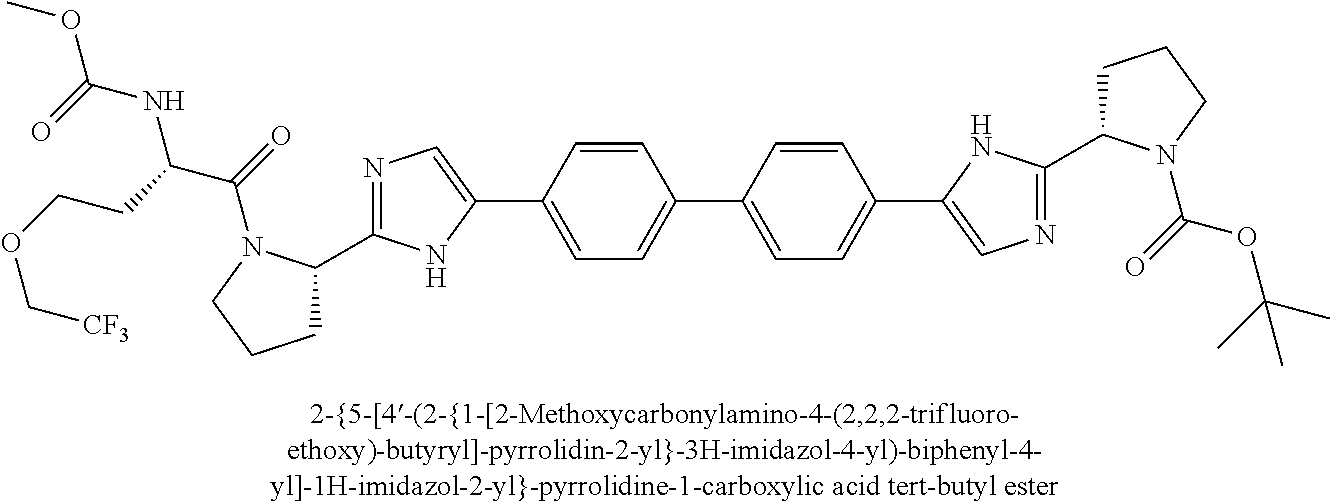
C1C(C2=NC=C(C3=CC=C(C4=CC=C(C5=CN=C(C6CCCN6C(=O)OC(C)(C)C)N5)C=C4)C=C3)N2)N(C(=O)C(CCOC[CF3])NC(=O)OC)CC1
